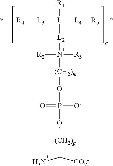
P(=O)([O-])(O[(CH2)p]C(N)[CO2-])O[(CH2)m]N([L2][L]([R1])([L3][R4]*)[L4][R5]*)([R2])[R3]
